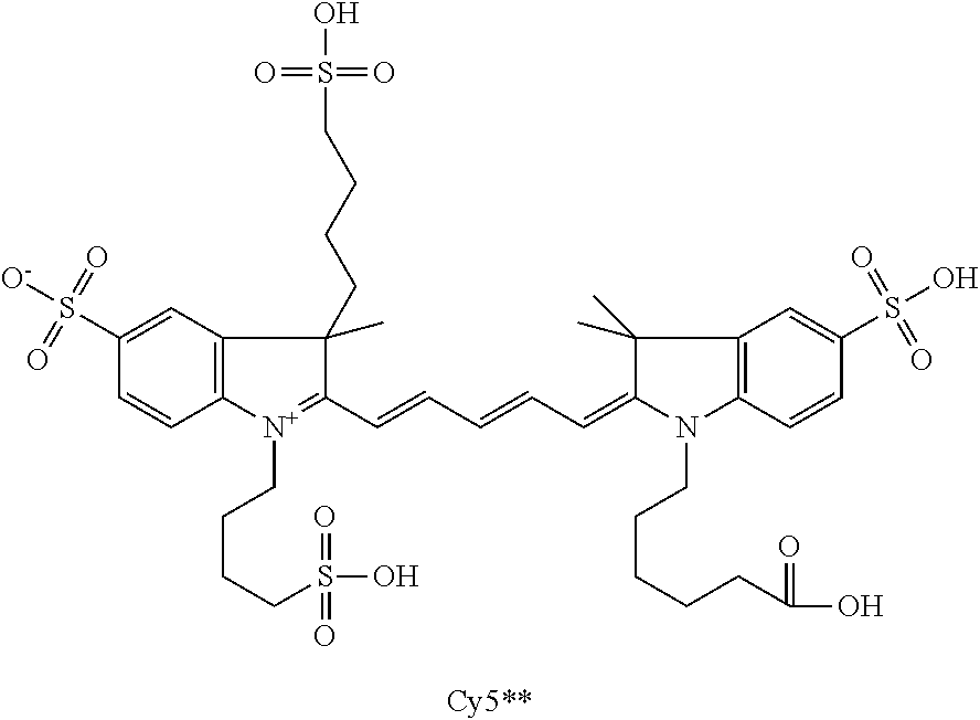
C1(S([O-])(=O)=O)=CC2=C(C=C1)[N+](CCCCS(O)(=O)=O)=C(C=CC=CC=C1C(C)(C)C3=C(N1CCCCCC(O)=O)C=CC(S(O)(=O)=O)=C3)C2(C)CCCCS(O)(=O)=O
